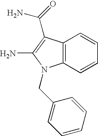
C12=C(C=CC=C1)N(CC1=CC=CC=C1)C(N)=C2C(N)=O
